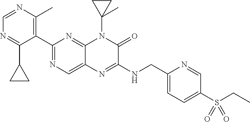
C1=NC(C)=C(C2=NC=C3C(=N2)N(C2(C)CC2)C(=O)C(NCC2=CC=C(S(=O)(=O)CC)C=N2)=N3)C(C2CC2)=N1
